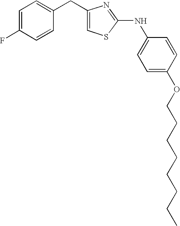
C1(CC2=CC=C(F)C=C2)=CSC(NC2=CC=C(OCCCCCCCC)C=C2)=N1
